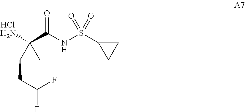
Cl.C1(CC(F)F)CC1(N)C(NS(=O)(=O)C1CC1)=O
